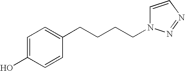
C1=C(O)C=CC(CCCCN2C=CN=N2)=C1
